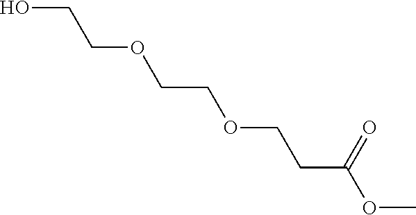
OCCOCCOCCC(OC)=O
